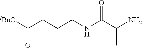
[tBuO]C(CCCNC(C(N)C)=O)=O
